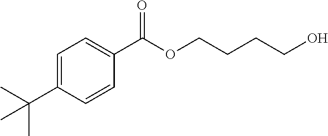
C1=C(C(C)(C)C)C=CC(C(OCCCCO)=O)=C1
